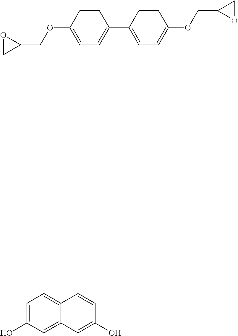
C1=CC(OCC2OC2)=CC=C1C1=CC=C(OCC2OC2)C=C1.C1=C(O)C=C2C(=C1)C=CC(O)=C2
